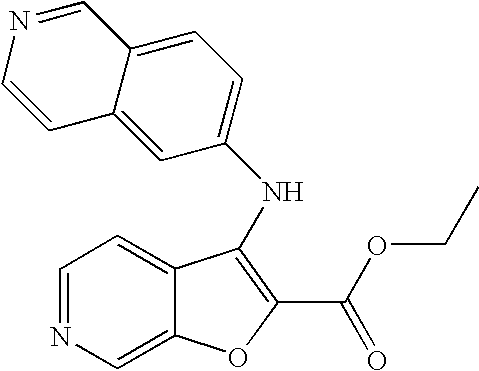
N(C1=C(C(OCC)=O)OC2=CN=CC=C21)C1=CC=C2C(=C1)C=CN=C2
